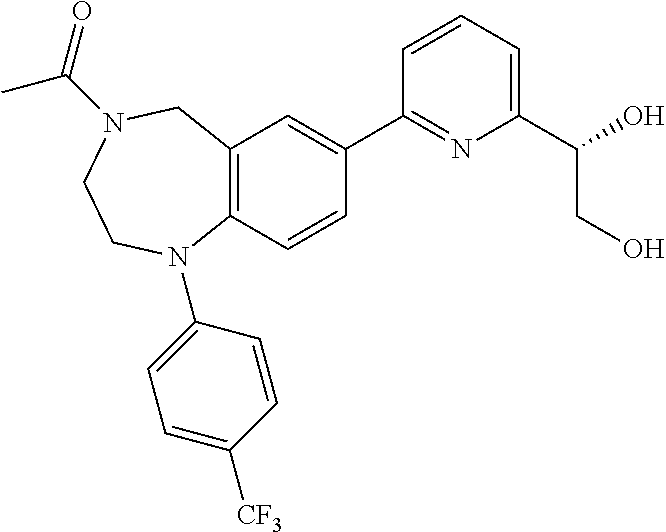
C12=C(C=CC(C3=NC(C(O)CO)=CC=C3)=C1)N(C1=CC=C([CF3])C=C1)CCN(C(=O)C)C2
